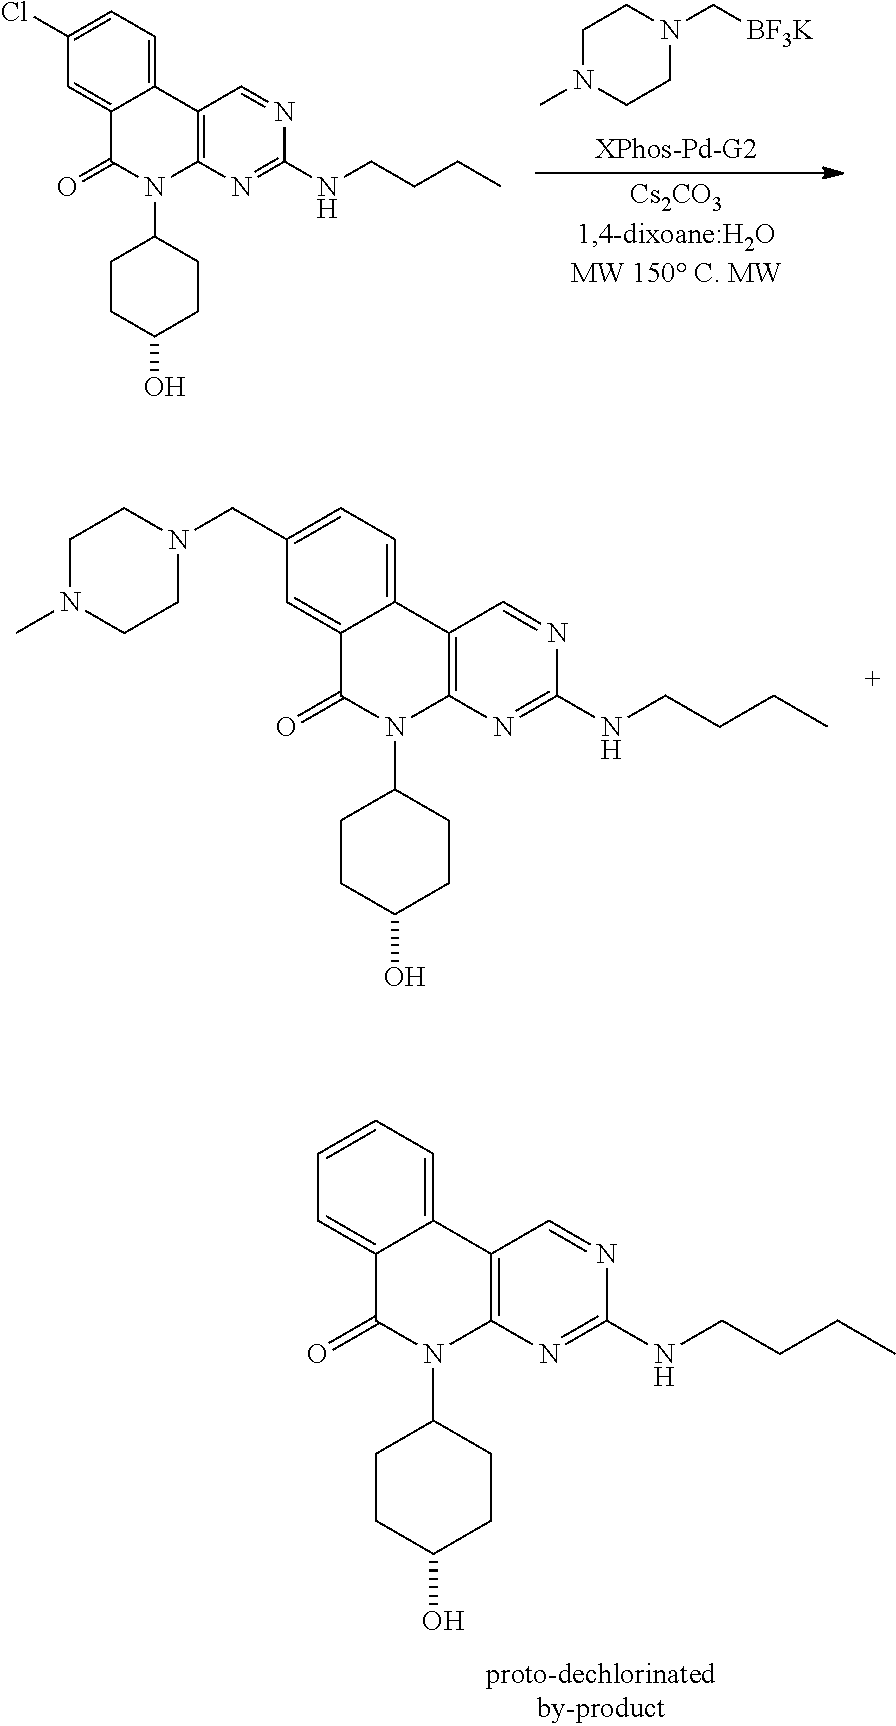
C1=CC=C2C(=C1)C(=O)N(C1CCC(O)CC1)C1=C2C=NC(NCCCC)=N1.C1N(C)CCN(C[BF3K])C1.C1(Cl)=CC=C2C(=C1)C(=O)N(C1CCC(O)CC1)C1=C2C=NC(NCCCC)=N1.C1(CN2CCN(C)CC2)=CC=C2C(=C1)C(=O)N(C1CCC(O)CC1)C1=C2C=NC(NCCCC)=N1
